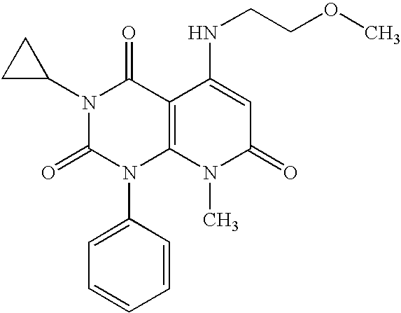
N1(C2CC2)C(=O)N(C2=CC=CC=C2)C2=C(C1=O)C(NCCOC)=CC(=O)N2C
